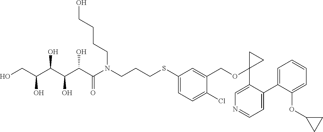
C1(SCCCN(C(C(C(C(C(CO)O)O)O)O)=O)CCCCO)=CC=C(Cl)C(COC2(C3=CN=CC=C3C3=CC=CC=C3OC3CC3)CC2)=C1
